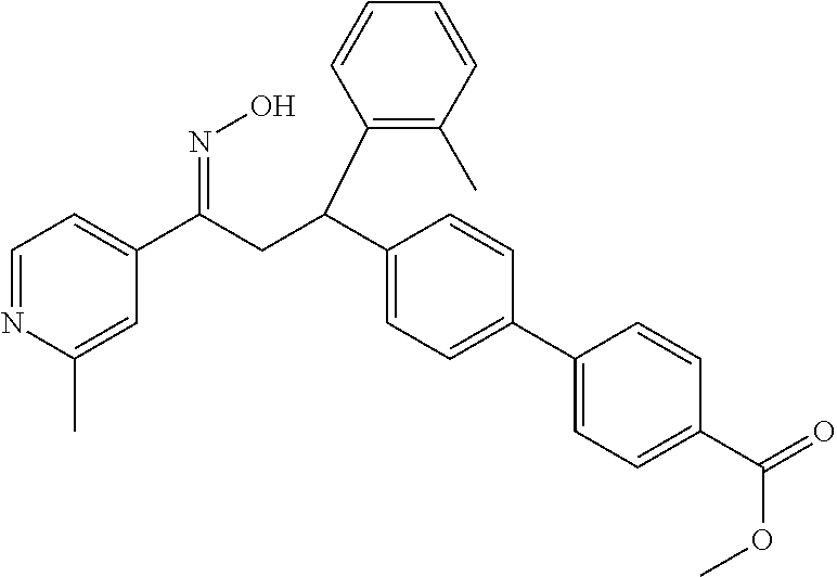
C1=NC(C)=CC(C(CC(C2=CC=C(C3=CC=C(C(OC)=O)C=C3)C=C2)C2=C(C)C=CC=C2)=NO)=C1
